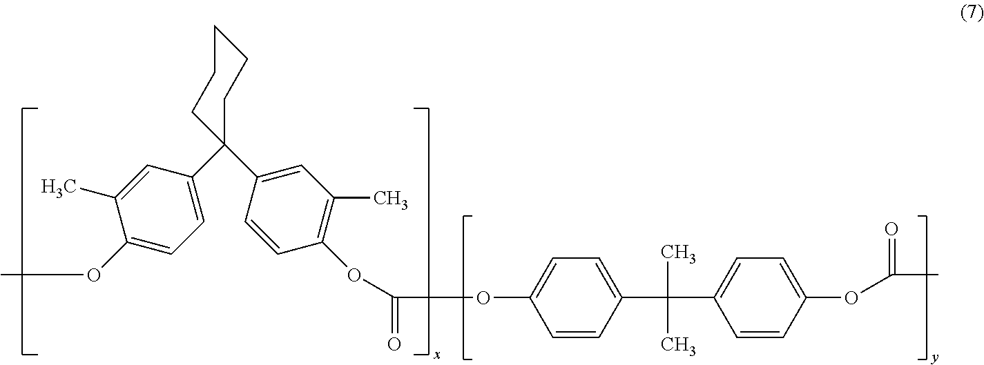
C1CCCC(C2=CC(C)=C(OC(=O)OC3=CC=C(C(C)(C)C4=CC=C(OC(C)=O)C=C4)C=C3)C=C2)(C2=CC=C(OC)C(C)=C2)C1
